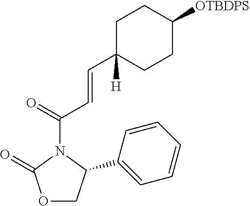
C(C1([H])CCC([OTBDPS])CC1)=CC(N1C(=O)OCC1C1=CC=CC=C1)=O
